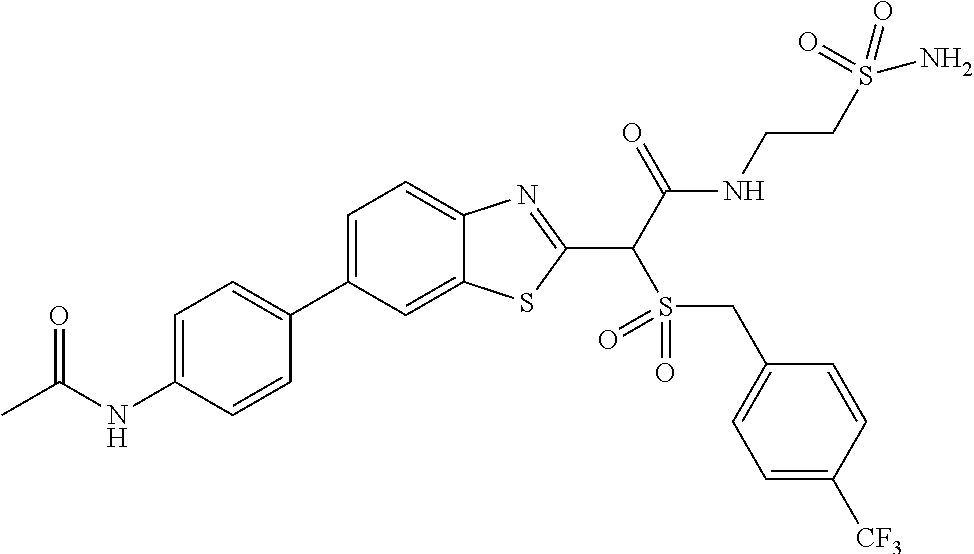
C1=C(C2=CC=C(NC(C)=O)C=C2)C=C2C(=C1)N=C(C(C(NCCS(N)(=O)=O)=O)S(=O)(=O)CC1=CC=C([CF3])C=C1)S2
